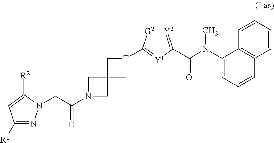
C1([R1])=NN(CC(N2CC3(C2)C[T](C2=[Y1]C(C(=O)N(C4=CC=CC5=C4C=CC=C5)C)=[Y2][G2]2)C3)=O)C([R2])=C1
